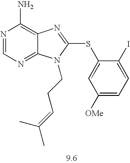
N1=CN=C2C(=C1N)N=C(SC1=CC([OMe])=CC=C1I)N2CCC=C(C)C
